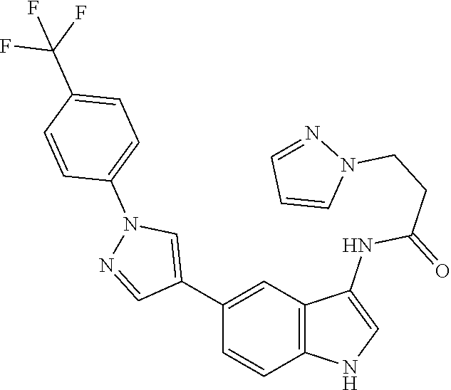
C1(C2=CN(C3=CC=C(C(F)(F)F)C=C3)N=C2)=CC2=C(C=C1)NC=C2NC(=O)CCN1N=CC=C1
